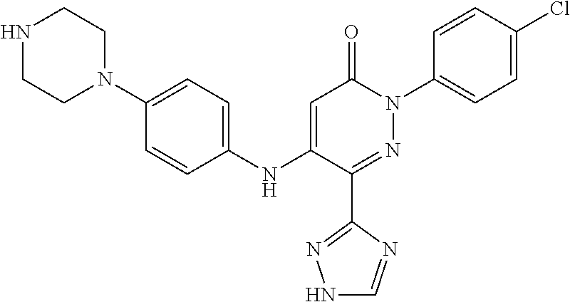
C1(C2=NN(C3=CC=C(Cl)C=C3)C(=O)C=C2NC2=CC=C(N3CCNCC3)C=C2)=NNC=N1
